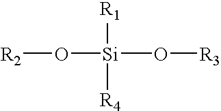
O([Si](O[R3])([R1])[R4])[R2]
